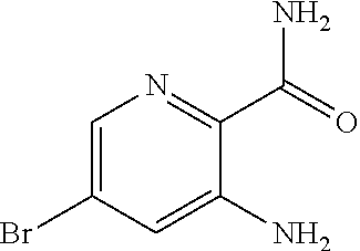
C1=C(Br)C=C(N)C(C(N)=O)=N1
